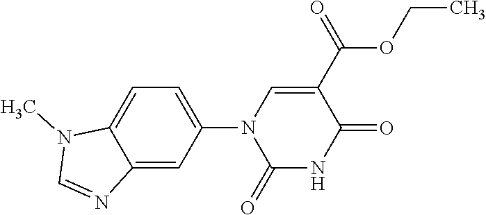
C1(N2C(=O)NC(=O)C(C(=O)OCC)=C2)=CC=C2C(=C1)N=CN2C
